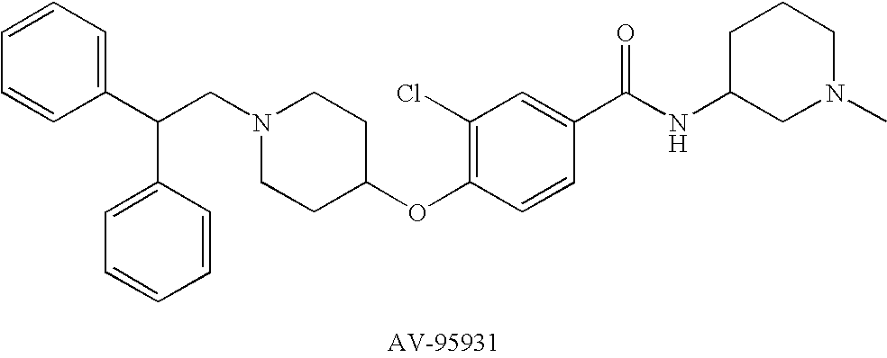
C(CN1CCC(OC2=C(Cl)C=C(C(NC3CN(C)CCC3)=O)C=C2)CC1)(C1=CC=CC=C1)C1=CC=CC=C1
